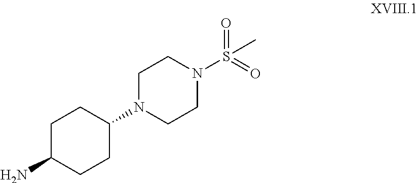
C1C(N)CCC(N2CCN(S(=O)(=O)C)CC2)C1
